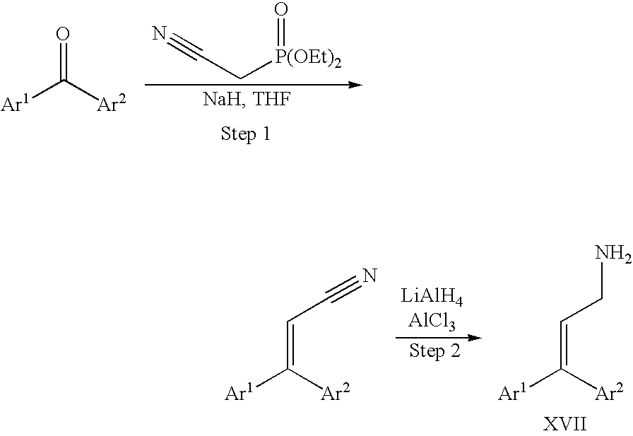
C(C[P(OEt)2]=O)#N.O=C([Ar2])[Ar1].C(=C([Ar2])[Ar1])C#N.C(=C([Ar2])[Ar1])CN
